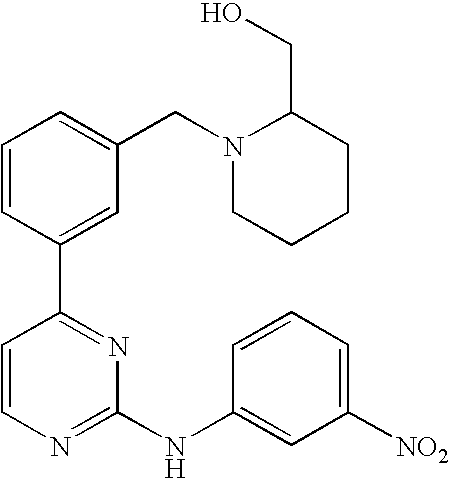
C1=CC(C2=NC(NC3=CC([NO2])=CC=C3)=NC=C2)=CC(CN2CCCCC2CO)=C1
